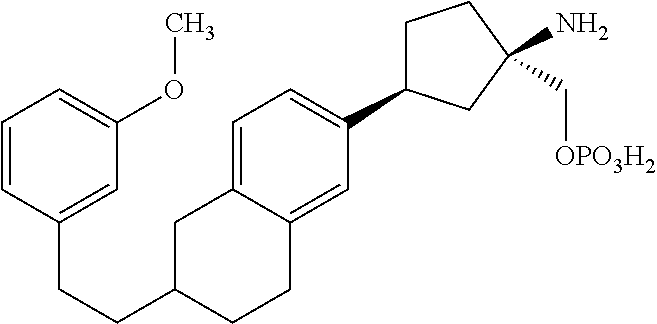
C1(CCC2=CC(OC)=CC=C2)CCC2=CC(C3CCC(N)(C[OPO3H2])C3)=CC=C2C1
